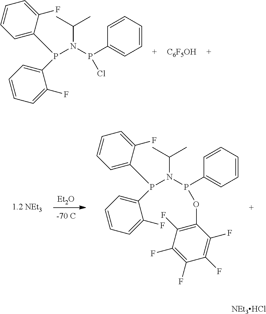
N(P(C1=CC=CC=C1)Cl)(C(C)C)P(C1=CC=CC=C1F)C1=CC=CC=C1F.[C6F5OH].[Et2O].N(P(C1=CC=CC=C1)OC1=C(F)C(F)=C(F)C(F)=C1F)(C(C)C)P(C1=CC=CC=C1F)C1=CC=CC=C1F.[NEt3HCl]
